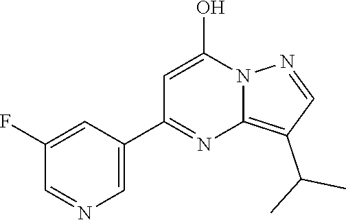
C1(C(C)C)=C2N=C(C3=CN=CC(F)=C3)C=C(O)N2N=C1
